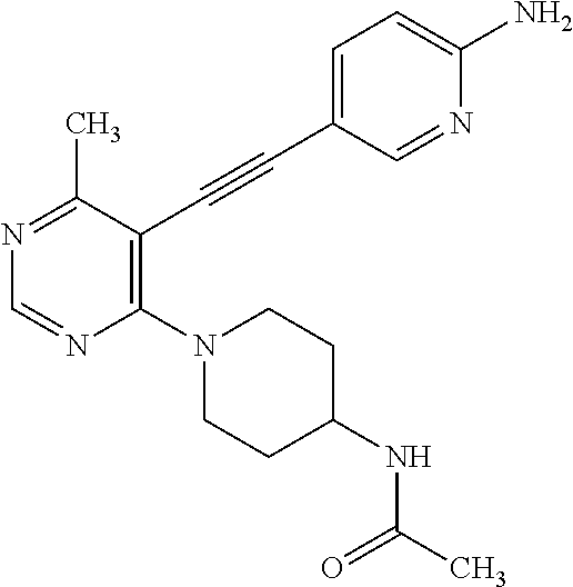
N1=C(C)C(C#CC2=CC=C(N)N=C2)=C(N2CCC(NC(C)=O)CC2)N=C1
